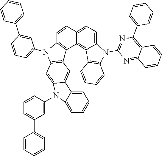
C1=C2C=CC3=C(C2=C2C(=C1)N(C1=NC(C4=CC=CC=C4)=C4C(=N1)C=CC=C4)C1=C2C=CC=C1)C1=C(C=C2C(=C1)C1=CC=CC=C1N2C1=CC(C2=CC=CC=C2)=CC=C1)N3C1=CC=CC(C2=CC=CC=C2)=C1
